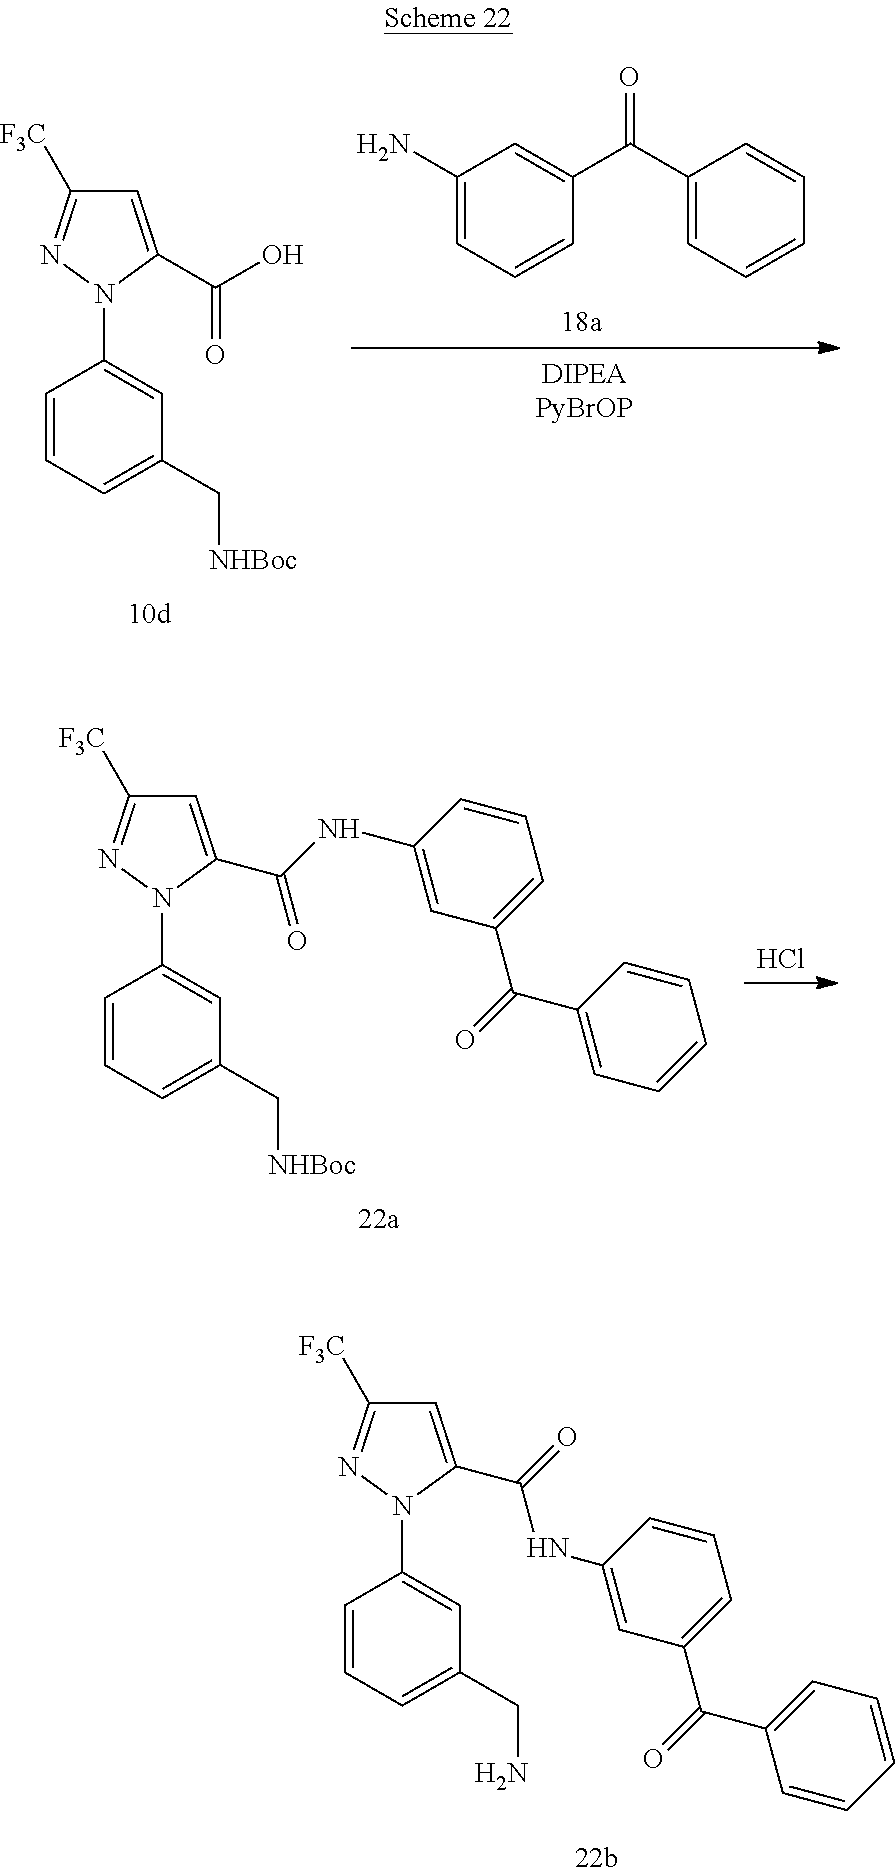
C1=CC=C(C[NHBoc])C=C1N1C(C(O)=O)=CC([F3C])=N1.C1(N)=CC=CC(C(C2=CC=CC=C2)=O)=C1.C1=CC=C(CN)C=C1N1C(C(=O)NC2=CC(C(=O)C3=CC=CC=C3)=CC=C2)=CC([F3C])=N1.C1=CC=C(C[NHBoc])C=C1N1C(C(NC2=CC(C(=O)C3=CC=CC=C3)=CC=C2)=O)=CC([F3C])=N1.Cl
